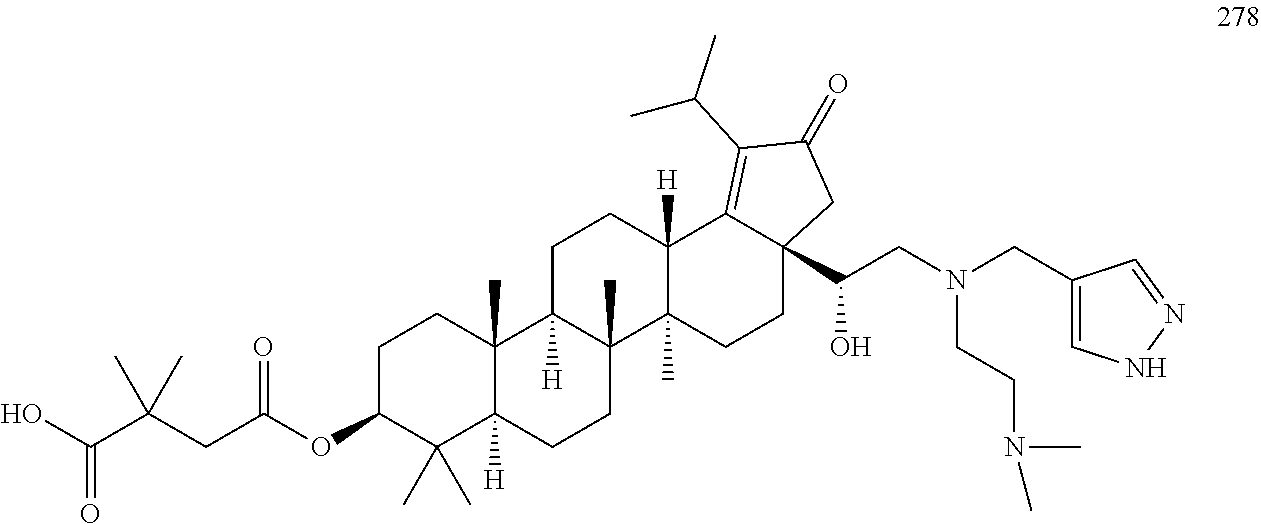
C1C(OC(CC(C(O)=O)(C)C)=O)C(C)(C)C2([H])C(C)(C1)C1([H])C(C)(CC2)C2(C)C([H])(CC1)C1=C(C(C)C)C(=O)CC1(C(CN(CC1=CNN=C1)CCN(C)C)O)CC2
